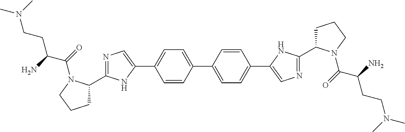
C1=CC(C2=CC=C(C3=CN=C(C4CCCN4C(C(CCN(C)C)N)=O)N3)C=C2)=CC=C1C1=CN=C(C2CCCN2C(C(CCN(C)C)N)=O)N1
